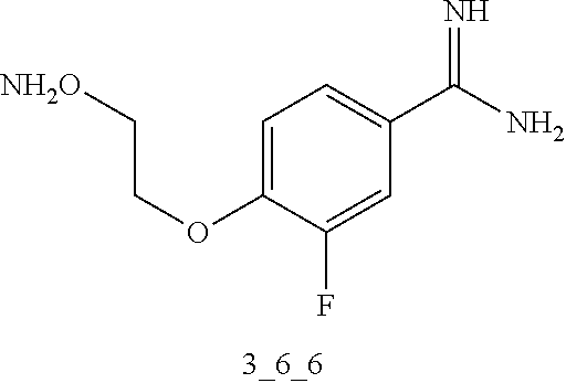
C1=C(OCC[NH2O])C(F)=CC(C(N)=N)=C1
